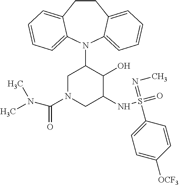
C12=CC=CC=C1N(C1CN(C(=O)N(C)C)CC(NS(=O)(=NC)C3=CC=C([OCF3])C=C3)C1O)C1=CC=CC=C1CC2
